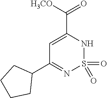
[H3CO]C(C1=CC(C2CCCC2)=NS(=O)(=O)N1)=O
